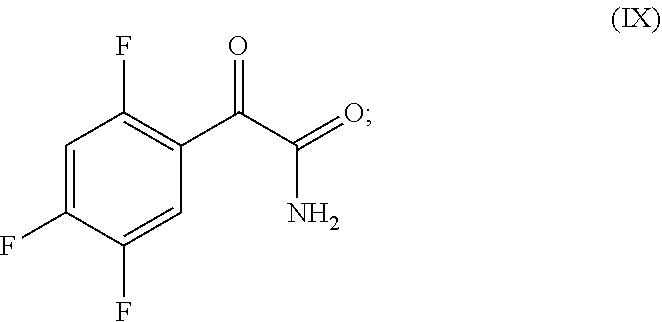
C1=C(F)C(F)=CC(C(C(=O)N)=O)=C1F
